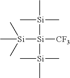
[Si]([Si]([Si](C)(C)C)([Si](C)(C)C)[CF3])(C)(C)C
